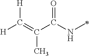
[H]C(=C(C(NC)=O)C)[H]
